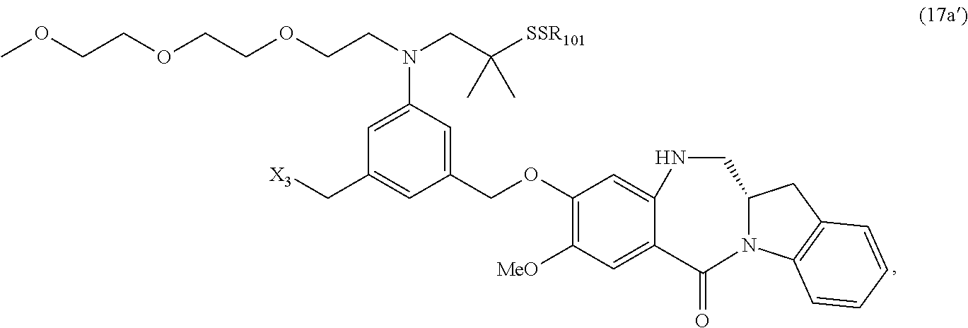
[X3]CC1=CC(COC2=C([MeO])C=C3C(=C2)NCC2N(C4=C(C2)C=CC=C4)C3=O)=CC(N(CCOCCOCCOC)CC([SSR101])(C)C)=C1
